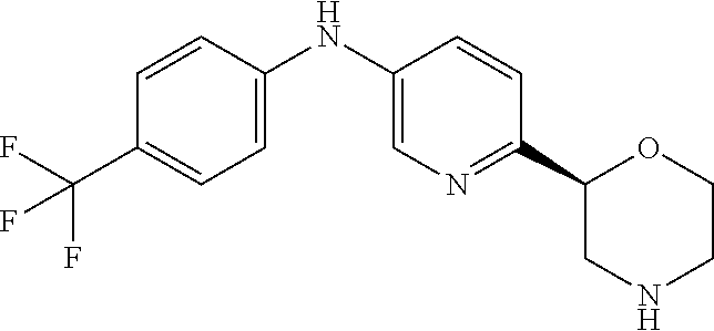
N(C1=CN=C(C2CNCCO2)C=C1)C1=CC=C(C(F)(F)F)C=C1
